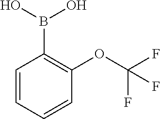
OB(O)C1=C(OC(F)(F)F)C=CC=C1
